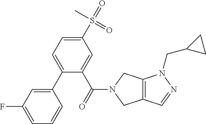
C12=C(CN(C(C3=CC(S(=O)(C)=O)=CC=C3C3=CC(F)=CC=C3)=O)C1)N(CC1CC1)N=C2
